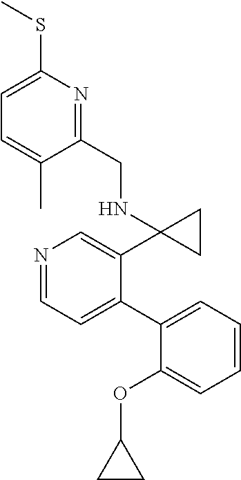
N1=CC=C(C2=CC=CC=C2OC2CC2)C(C2(NCC3=NC(SC)=CC=C3C)CC2)=C1
